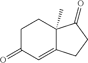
C12(C)C(=CC(=O)CC1)CCC2=O
